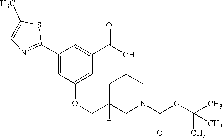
C1(C2=NC=C(C)S2)=CC(OCC2(F)CN(C(OC(C)(C)C)=O)CCC2)=CC(C(O)=O)=C1
